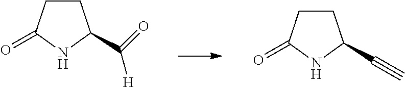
C1CC(=O)NC1C#C.C1CC(=O)NC1C(=O)[H]
